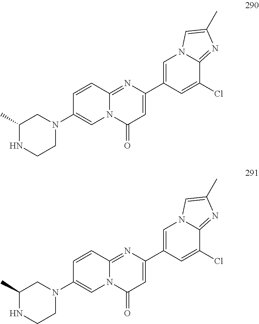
C1(C2=CN3C(=NC(C)=C3)C(Cl)=C2)=CC(=O)N2C(=N1)C=CC(N1CC(C)NCC1)=C2.C1(C2=CN3C(=NC(C)=C3)C(Cl)=C2)=CC(=O)N2C(=N1)C=CC(N1CC(C)NCC1)=C2
